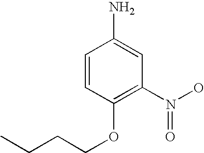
C1=CC(OCCCC)=C(N(O)=O)C=C1N
